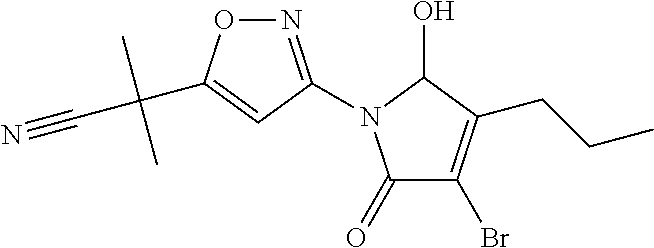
N1=C(N2C(=O)C(Br)=C(CCC)C2O)C=C(C(C#N)(C)C)O1
